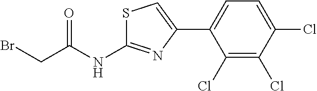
C1(Cl)=C(Cl)C(Cl)=CC=C1C1=CSC(NC(CBr)=O)=N1
